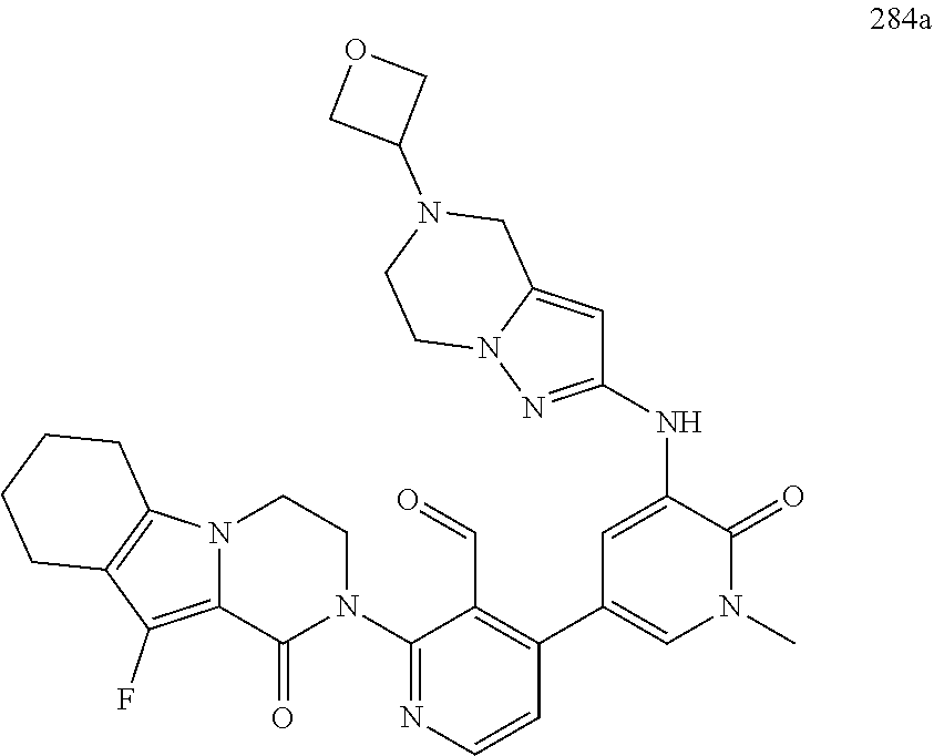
N(C1=CC(C2=C(C=O)C(N3CCN4C(=C(F)C5=C4CCCC5)C3=O)=NC=C2)=CN(C)C1=O)C1=NN2C(=C1)CN(C1COC1)CC2
